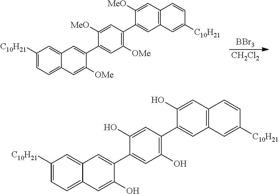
[BBr3].[CH2Cl2].C1([C10H21])=CC=C2C(=C1)C=C(C1=CC([OMe])=C(C3=CC4=C(C=C3[MeO])C=CC([C10H21])=C4)C=C1[MeO])C([OMe])=C2.C1([C10H21])=CC=C2C(=C1)C=C(C1=CC(O)=C(C3=CC4=C(C=C3O)C=CC([C10H21])=C4)C=C1O)C(O)=C2
